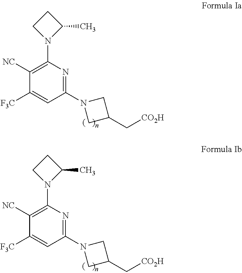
C1([NC])=C(N2C(C)CC2)N=C(N2CC(C[CO2H])C2)C=C1[F3C].C1([NC])=C(N2C(C)CC2)N=C(N2CC(C[CO2H])C2)C=C1[F3C]
